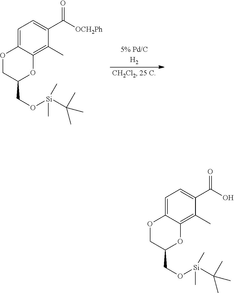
C1=C2C(=C(C)C(C([OCH2Ph])=O)=C1)OC(CO[Si](C)(C)C(C)(C)C)CO2.C1=C2C(=C(C)C(C(O)=O)=C1)OC(CO[Si](C)(C)C(C)(C)C)CO2
